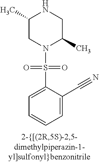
C1(C)CN(S(=O)(=O)C2=CC=CC=C2C#N)C(C)CN1
